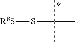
[R8S]SC(C)(C)C
